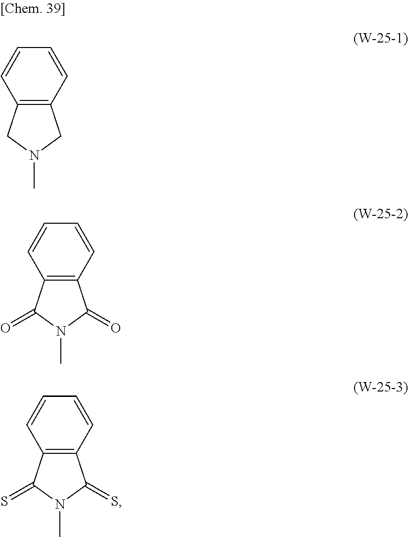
C12=C(C=CC=C1)CN(C)C2.C12=C(C=CC=C1)C(=O)N(C)C2=O.C12=C(C=CC=C1)C(=S)N(C)C2=S
